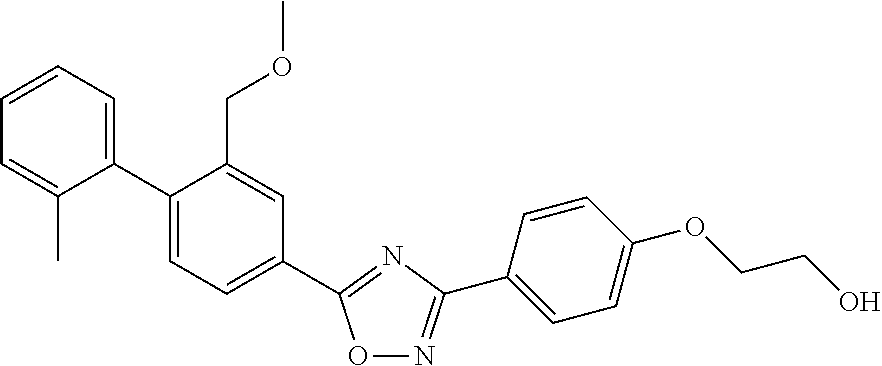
C1=C(C)C(C2=CC=C(C3=NC(C4=CC=C(OCCO)C=C4)=NO3)C=C2COC)=CC=C1
